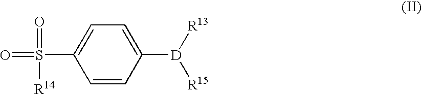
C1=CC([D]([R13])[R15])=CC=C1S(=O)(=O)[R14]
